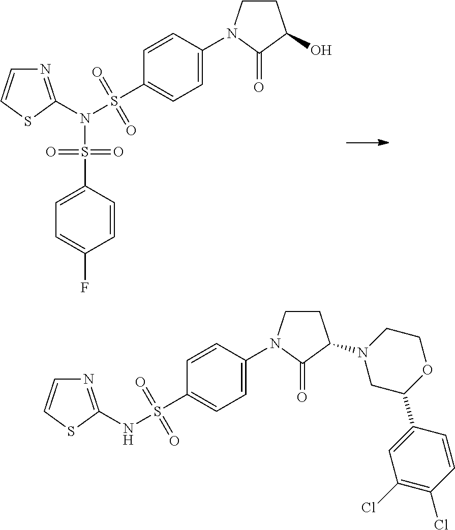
C1=C(S(N(S(C2=CC=C(N3CCC(O)C3=O)C=C2)(=O)=O)C2=NC=CS2)(=O)=O)C=CC(F)=C1.N(S(C1=CC=C(N2CCC(N3CC(C4=CC(Cl)=C(Cl)C=C4)OCC3)C2=O)C=C1)(=O)=O)C1=NC=CS1
